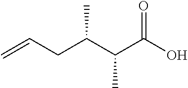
C=CCC(C(C)C(O)=O)C
